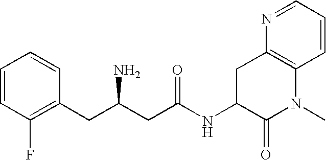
C1=CC(F)=C(CC(CC(NC2C(=O)N(C)C3=C(C2)N=CC=C3)=O)N)C=C1
